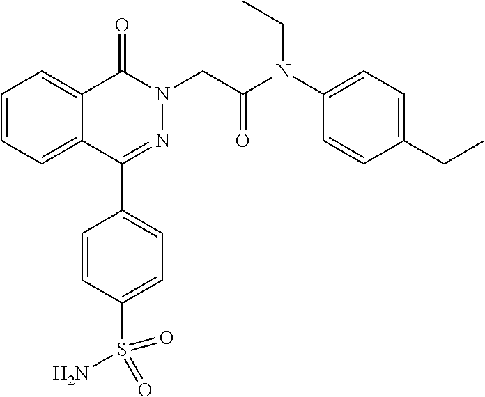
C1=CC=C2C(=C1)C(=O)N(CC(=O)N(C1=CC=C(CC)C=C1)CC)N=C2C1=CC=C(S(=O)(N)=O)C=C1
